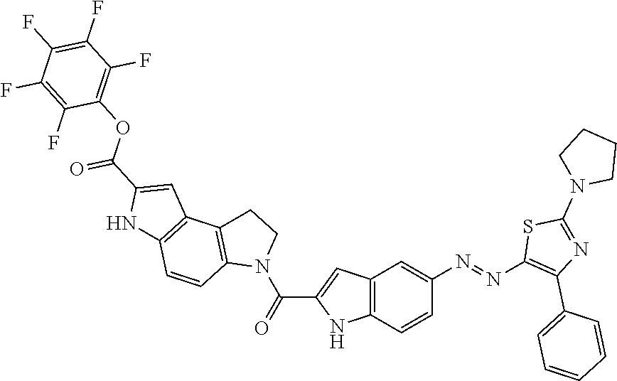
C12=C(C=CC(N=NC3=C(C4=CC=CC=C4)N=C(N4CCCC4)S3)=C1)NC(C(N1CCC3=C1C=CC1=C3C=C(C(OC3=C(F)C(F)=C(F)C(F)=C3F)=O)N1)=O)=C2
